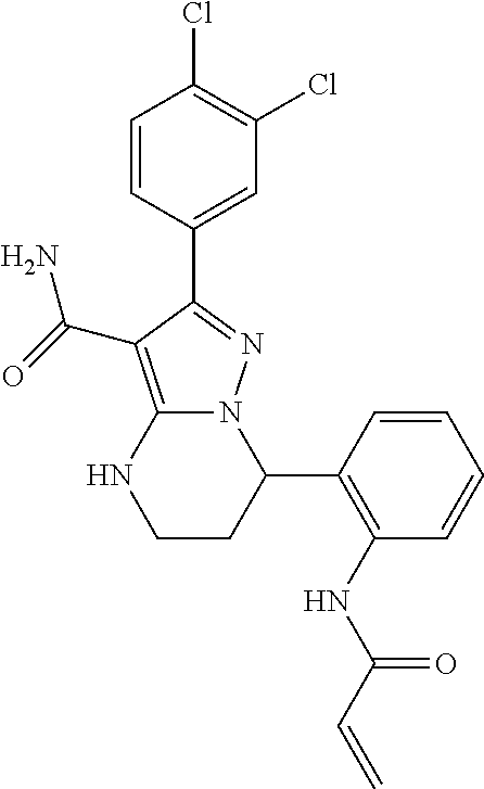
C1(C2=C(NC(C=C)=O)C=CC=C2)N2C(=C(C(=O)N)C(C3=CC(Cl)=C(Cl)C=C3)=N2)NCC1
